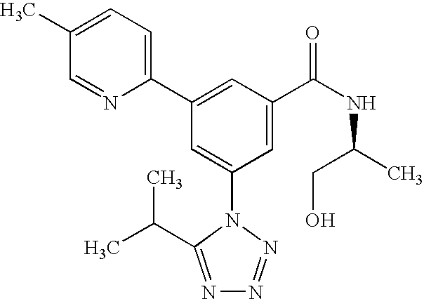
C1(C2=CC(C(NC(C)CO)=O)=CC(N3C(C(C)C)=NN=N3)=C2)=CC=C(C)C=N1
